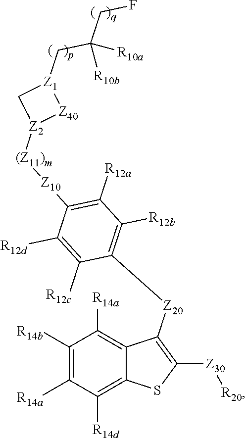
C1([R14b])=C([R14a])C([R14d])=C2C(=C1[R14a])C([Z20]C1=C([R12b])C([R12a])=C([Z10][(Z11)m][Z2]3[Z40][Z1](CC(CF)([R10a])[R10b])C3)C([R12d])=C1[R12c])=C([Z30][R20])S2
